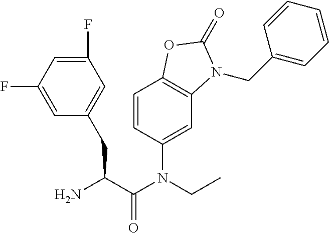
C1=CC(N(C(C(N)CC2=CC(F)=CC(F)=C2)=O)CC)=CC2=C1OC(=O)N2CC1=CC=CC=C1
